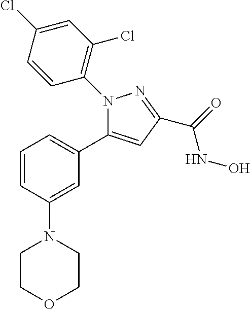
C1=C(Cl)C=CC(N2C(C3=CC=CC(N4CCOCC4)=C3)=CC(C(=O)NO)=N2)=C1Cl
